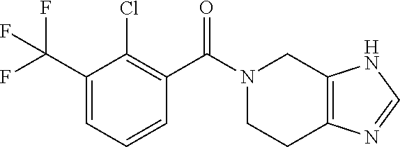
N1(C(C2=C(Cl)C(C(F)(F)F)=CC=C2)=O)CCC2=C(C1)NC=N2
